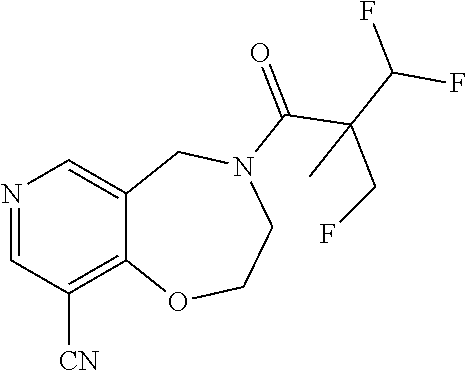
C1([CN])=C2C(=CN=C1)CN(C(C(C(F)F)(CF)C)=O)CCO2
